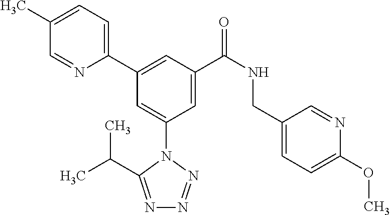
C1(C)=CC=C(C2=CC(C(NCC3=CC=C(OC)N=C3)=O)=CC(N3C(C(C)C)=NN=N3)=C2)N=C1
